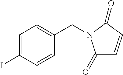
C1=C(I)C=CC(CN2C(=O)C=CC2=O)=C1
